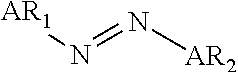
[AR1]N=N[AR2]
